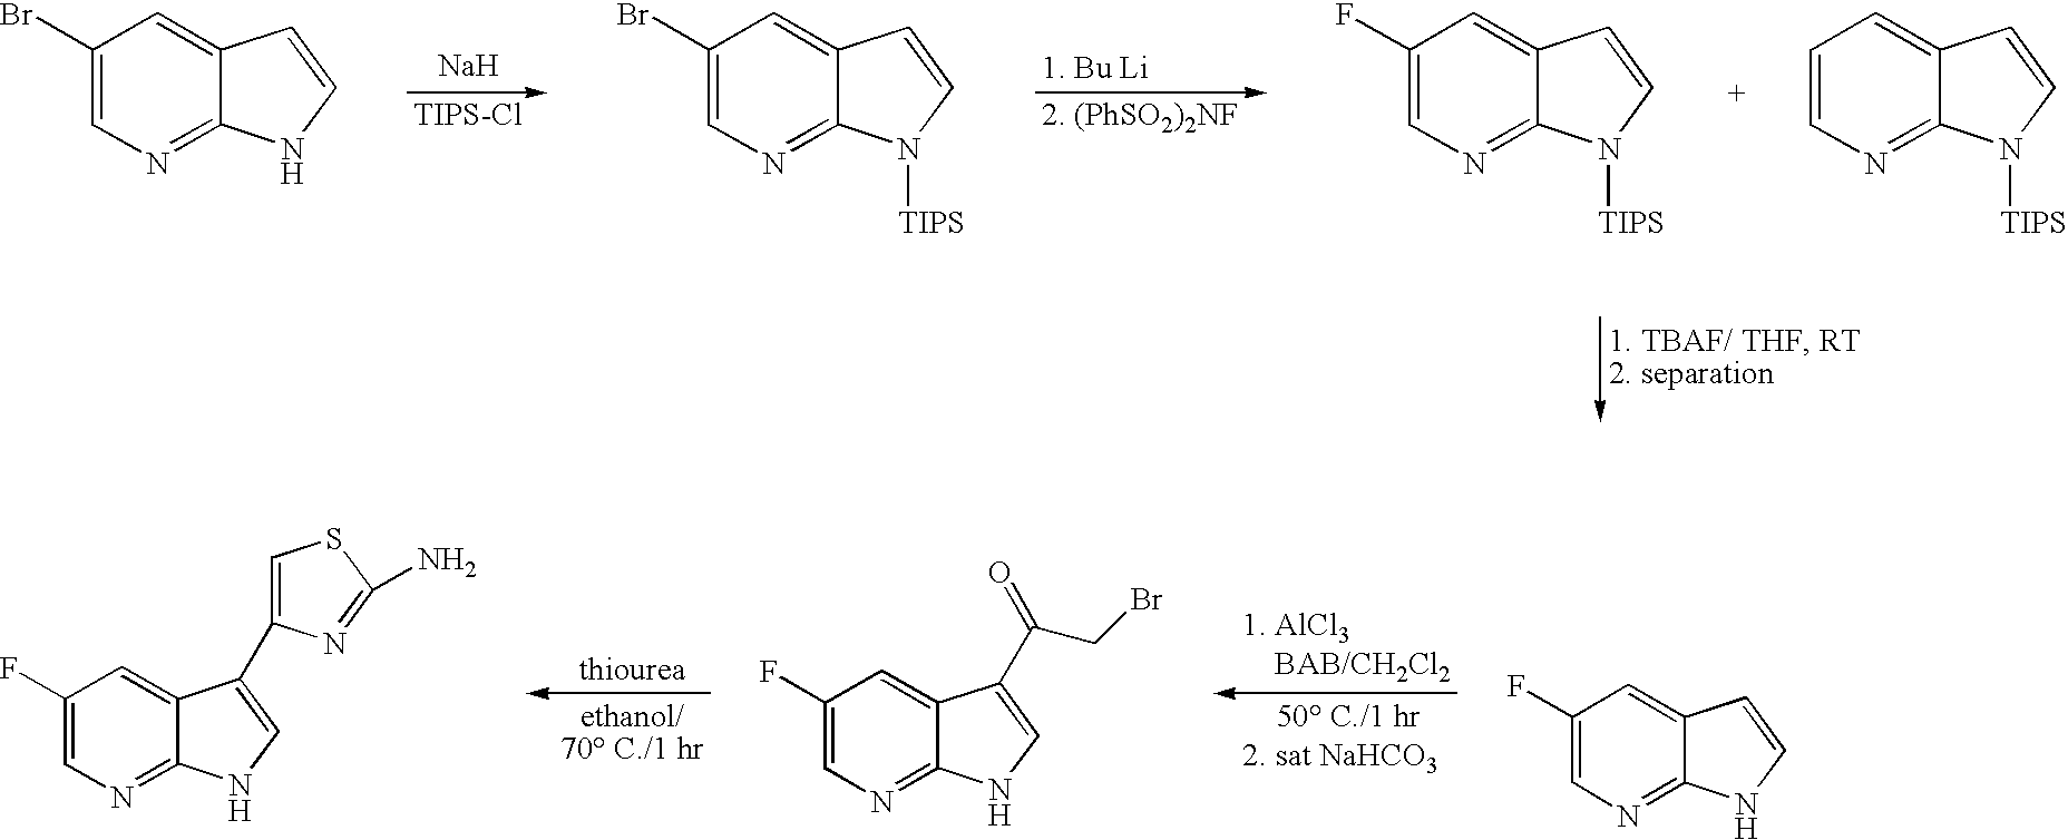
[Na].[TIPS-Cl].C1(Br)=CN=C2C(=C1)C=CN2.C1(Br)=CN=C2C(=C1)C=CN2[TIPS].C1(F)=CN=C2C(=C1)C=CN2[TIPS].C1=CN=C2C(=C1)C=CN2[TIPS].C1(F)=CN=C2C(=C1)C=CN2.C1(F)=CN=C2C(=C1)C(C(CBr)=O)=CN2.C1(F)=CN=C2C(=C1)C(C1=CSC(N)=N1)=CN2
